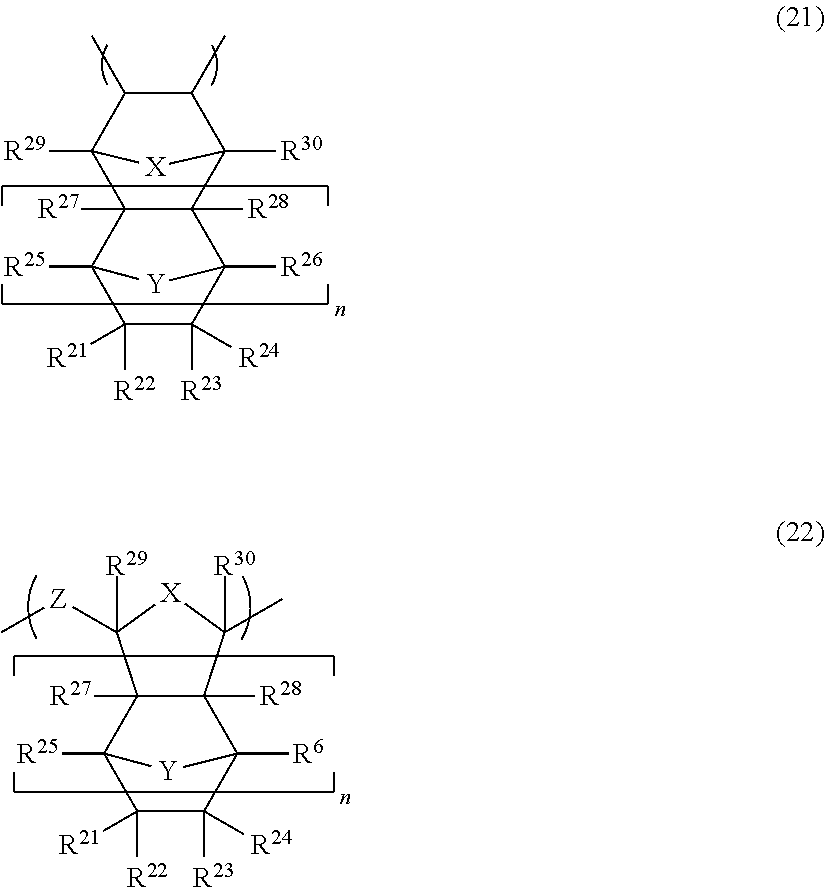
C12([R28])C([R27])(C3([R25])C([R22])([R21])C([R23])([R24])C1([R6])[Y]3)C([Z]C)([R29])[X]C2(C)[R30].C12([R28])C([R27])(C3([R25])C([R22])([R21])C([R23])([R24])C1([R26])[Y]3)C1([R29])C(C)C(C)C2([R30])[X]1
